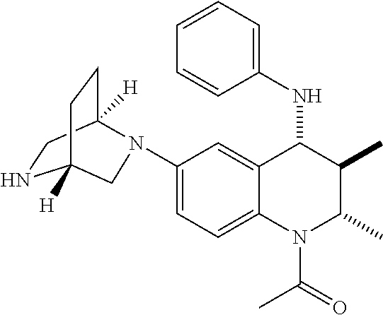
C1(N2C3([H])CCC([H])(NC3)C2)=CC=C2C(=C1)C(NC1=CC=CC=C1)C(C)C(C)N2C(=O)C
